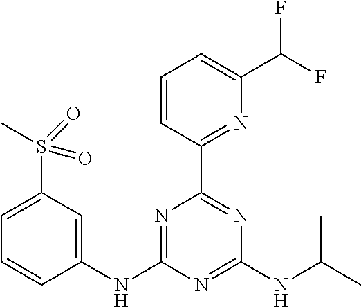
C1(S(C)(=O)=O)=CC=CC(NC2=NC(C3=NC(C(F)F)=CC=C3)=NC(NC(C)C)=N2)=C1
